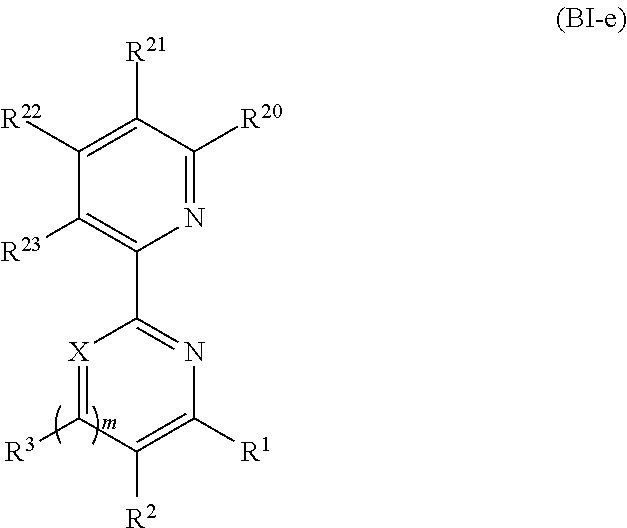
[X]1=C([R3])C([R2])=C([R1])N=C1C1=C([R23])C([R22])=C([R21])C([R20])=N1
